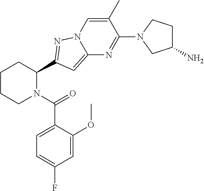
C1CCN(C(=O)C2=CC=C(F)C=C2OC)C(C2=NN3C(=C2)N=C(N2CC(N)CC2)C(C)=C3)C1
